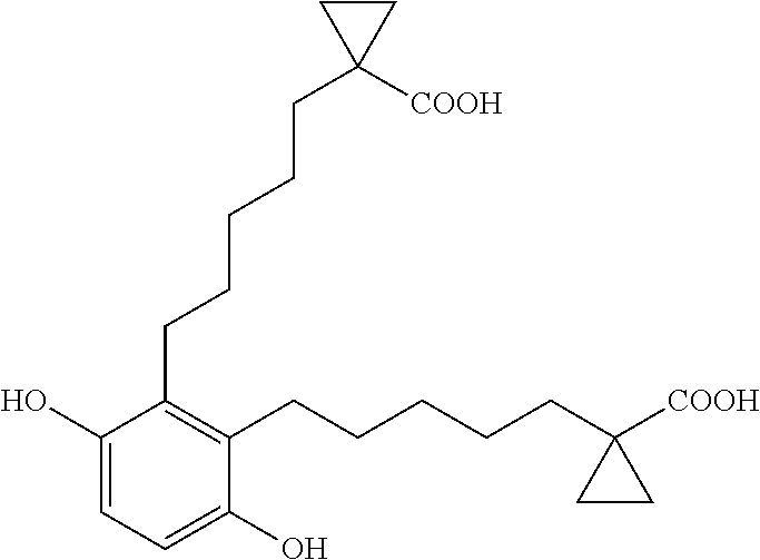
C1(O)=CC=C(O)C(CCCCCC2([COOH])CC2)=C1CCCCCC1([COOH])CC1
